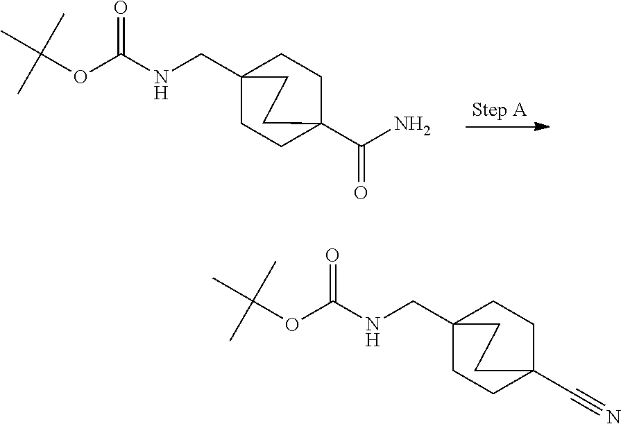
C12(CNC(OC(C)(C)C)=O)CCC(C(N)=O)(CC1)CC2.C12(CNC(OC(C)(C)C)=O)CCC(C#N)(CC1)CC2
